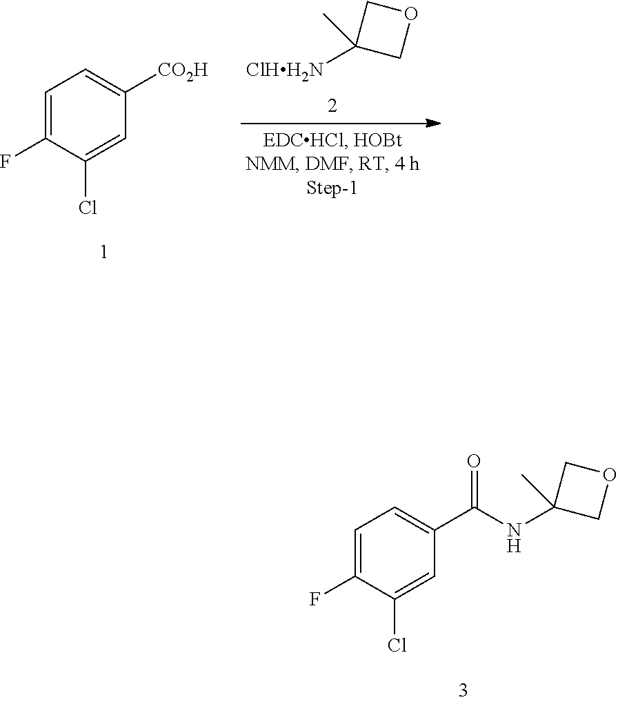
C1=C(F)C(Cl)=CC([CO2H])=C1.C1([ClHH2N])(C)COC1.C1=C(F)C(Cl)=CC(C(NC2(C)COC2)=O)=C1
